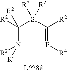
C(N([R2])[R4])([Si](C(=P[R4])[R2])([R2])[R2])([R2])[R2]
